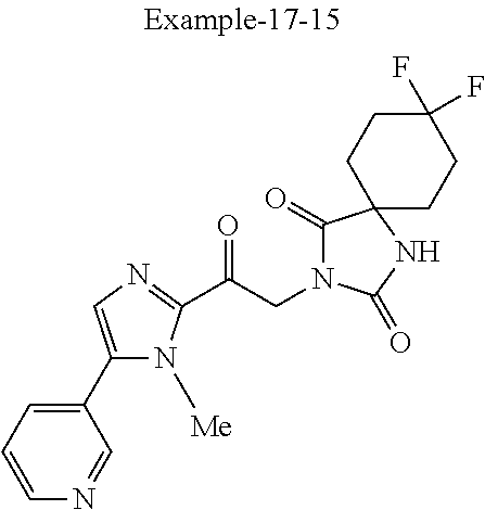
C1=CC=C(C2=CN=C(C(CN3C(=O)C4(NC3=O)CCC(F)(F)CC4)=O)N2[Me])C=N1
